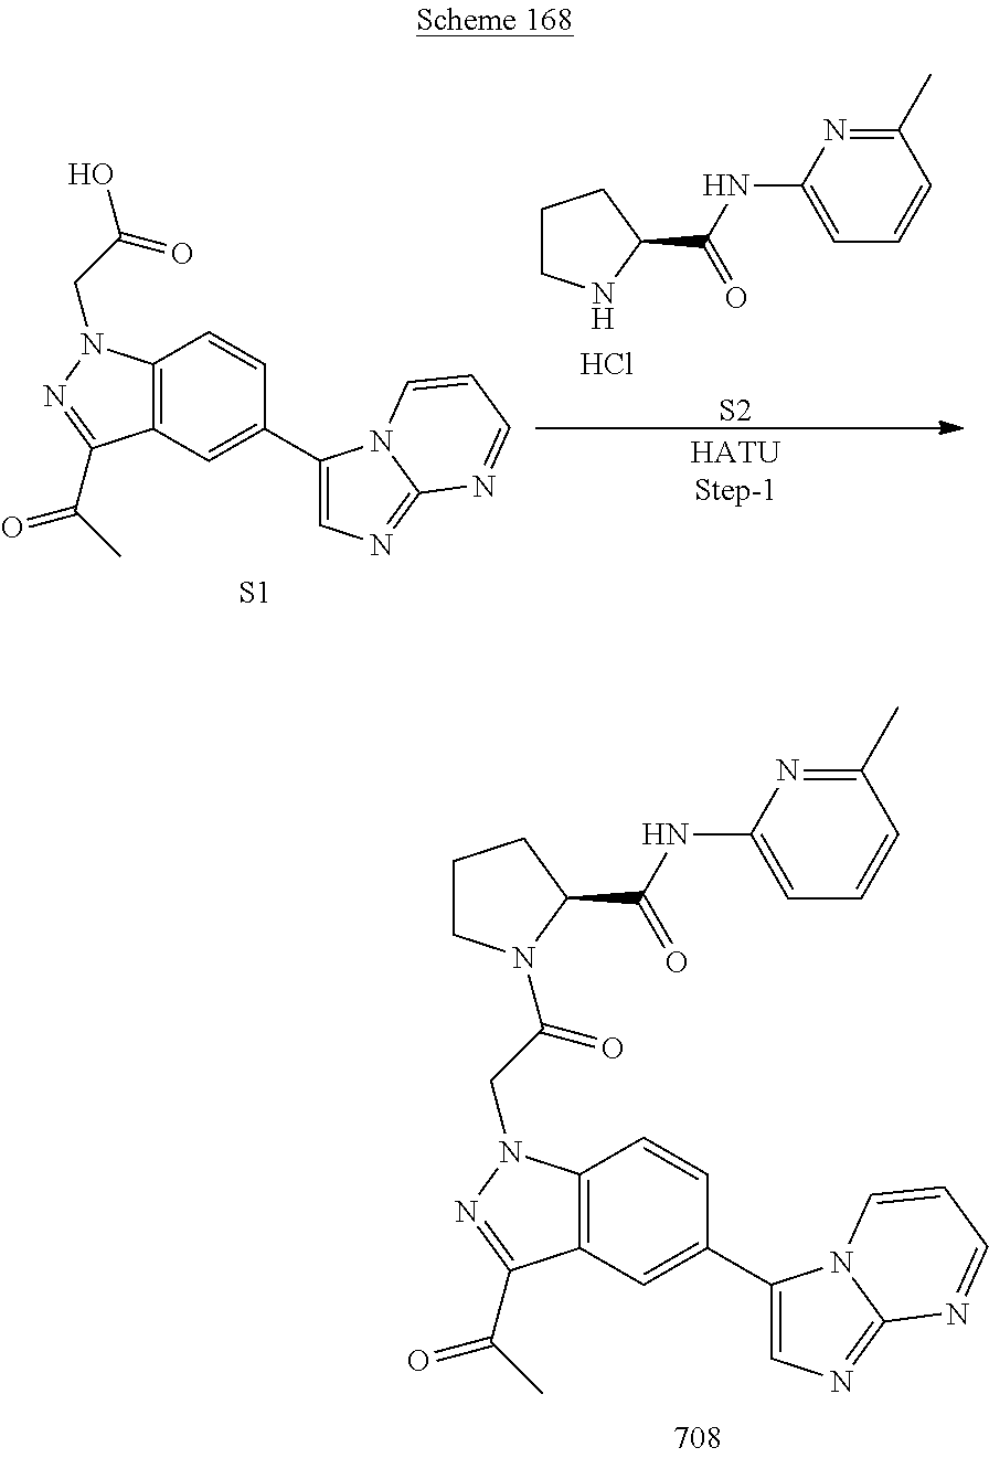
C12=C(C=C(C3=CN=C4N3C=CC=N4)C=C1)C(C(=O)C)=NN2CC(=O)N1CCCC1C(NC1=CC=CC(C)=N1)=O.C12=C(C=C(C3=CN=C4N3C=CC=N4)C=C1)C(C(=O)C)=NN2CC(=O)O.[S1].C1CNC(C(NC2=CC=CC(C)=N2)=O)C1.Cl.[S2]
